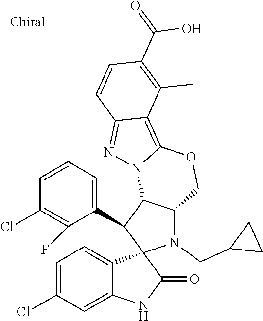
C1=C(Cl)C=C2C(=C1)C1(C(=O)N2)N(CC2CC2)C2C(C1C1=CC=CC(Cl)=C1F)N1C(=C3C(=N1)C=CC(C(=O)O)=C3C)OC2
